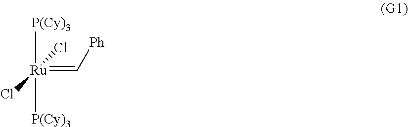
[P(Cy)3][Ru]([P(Cy)3])(=C[Ph])(Cl)Cl
